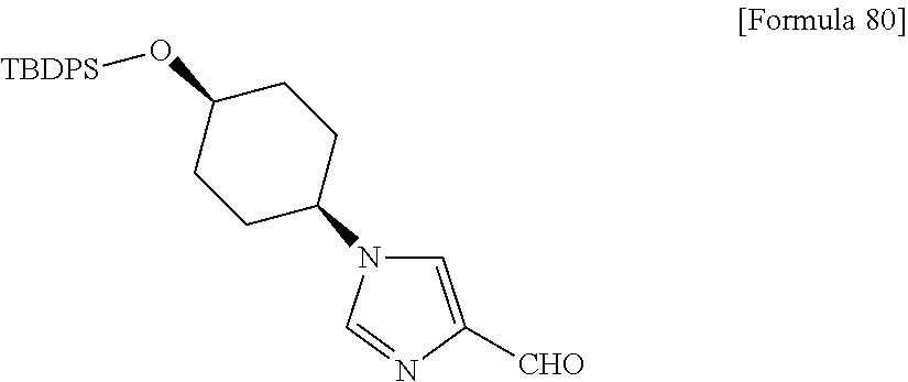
C1=C([CHO])N=CN1C1CCC(O[TBDPS])CC1
